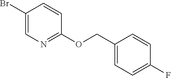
C1(Br)=CN=C(OCC2=CC=C(F)C=C2)C=C1
